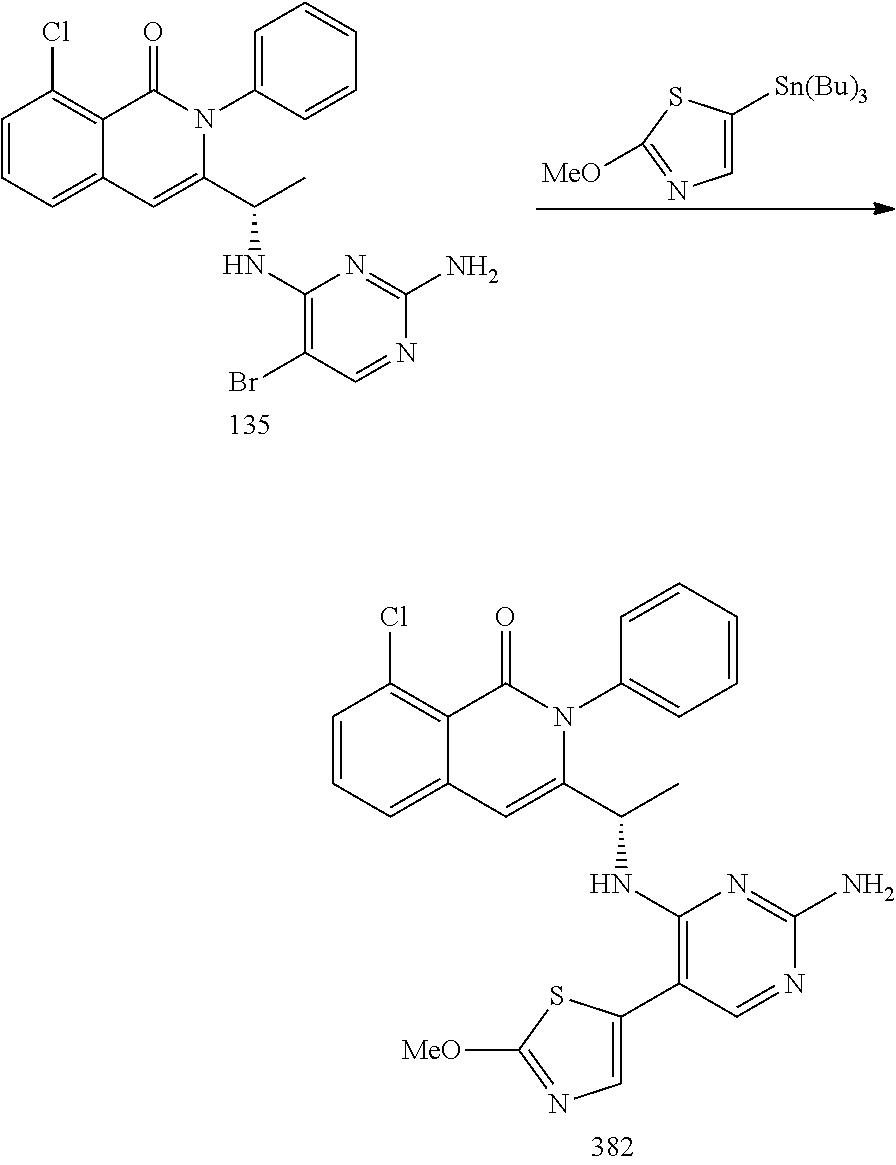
C1=CC=C2C(=C1Cl)C(=O)N(C1=CC=CC=C1)C(C(C)NC1=C(C3=CN=C([MeO])S3)C=NC(N)=N1)=C2.C1=CC=C2C(=C1Cl)C(=O)N(C1=CC=CC=C1)C(C(C)NC1=C(Br)C=NC(N)=N1)=C2.C1=C([Sn(Bu)3])SC([MeO])=N1
